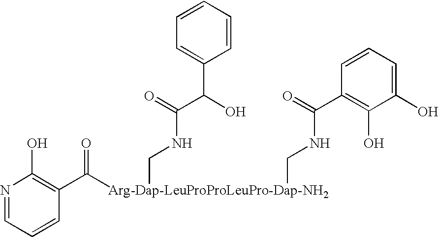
N1=CC=CC(C([Arg-Dap-LeuProProLeuPro-Dap-NH2](CNC(C(O)C2=CC=CC=C2)=O)CNC(C2=C(O)C(O)=CC=C2)=O)=O)=C1O
